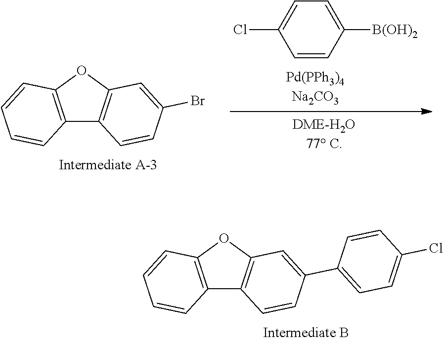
C12=C(OC3=C1C=CC(C1=CC=C(Cl)C=C1)=C3)C=CC=C2.C12=C(OC3=C1C=CC(Br)=C3)C=CC=C2.ClC1=CC=C([B(OH)2])C=C1
